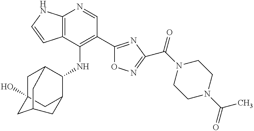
C12=C(C(NC3C4CC5(O)CC3CC(C5)C4)=C(C3=NC(C(N4CCN(C(=O)C)CC4)=O)=NO3)C=N1)C=CN2
